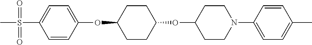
C1=CC(OC2CCC(OC3CCN(C4=CC=C(C)C=C4)CC3)CC2)=CC=C1S(C)(=O)=O
